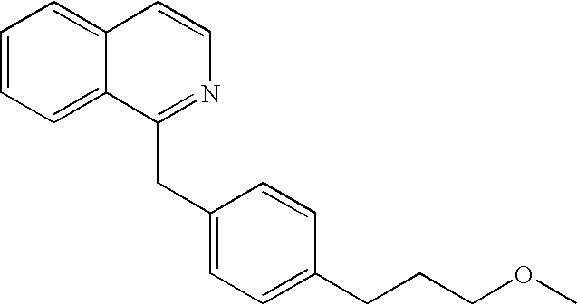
C1=CC=C2C(=C1)C=CN=C2CC1=CC=C(CCCOC)C=C1
